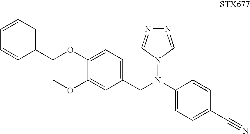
C1(OCC2=CC=CC=C2)=CC=C(CN(C2=CC=C(C#N)C=C2)N2C=NN=C2)C=C1OC
